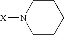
C1CCCCN1[X]
